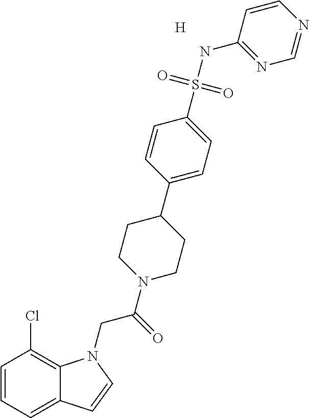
C1=CC=C2C(=C1Cl)N(CC(=O)N1CCC(C3=CC=C(S(NC4=NC=NC=C4)(=O)=O)C=C3)CC1)C=C2.[H]
